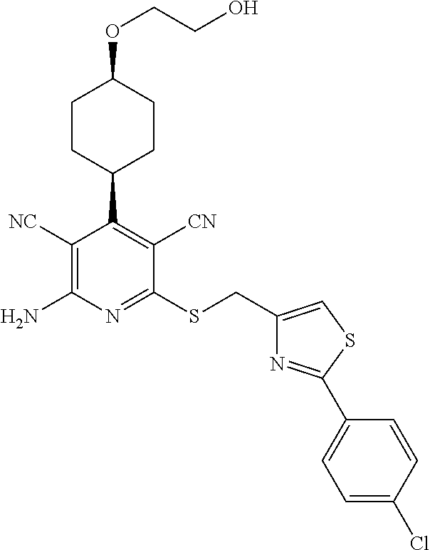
C1(CSC2=NC(N)=C([NC])C(C3CCC(OCCO)CC3)=C2[CN])=CSC(C2=CC=C(Cl)C=C2)=N1
